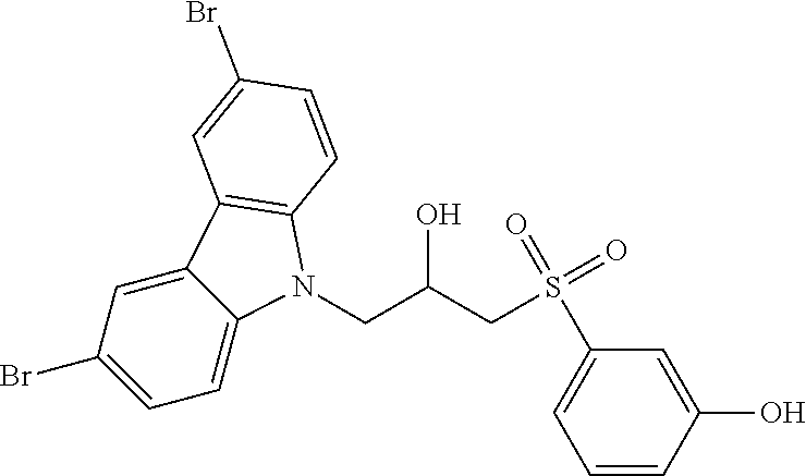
C1=C2C(=CC(Br)=C1)C1=C(N2CC(CS(=O)(=O)C2=CC=CC(O)=C2)O)C=CC(Br)=C1
